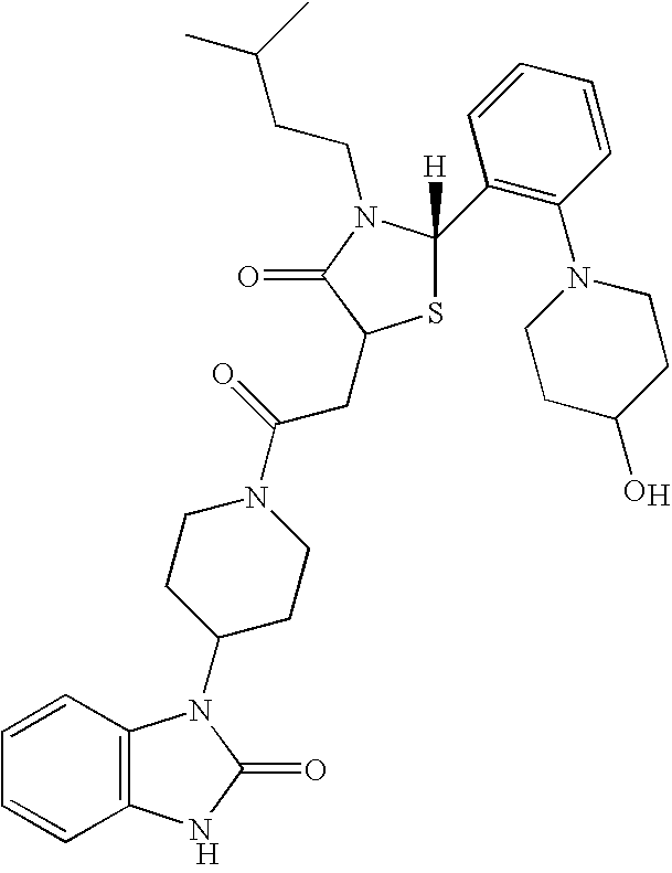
[H].C12=C(C=CC=C1)N(C1CCN(C(=O)CC3SC(C4=C(N5CCC(O)CC5)C=CC=C4)([H])N(CCC(C)C)C3=O)CC1)C(=O)N2.[H]
